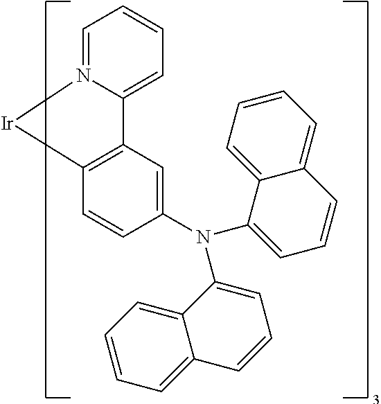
C1=N2C(=CC=C1)C1=C([Ir]2)C=CC(N(C2=CC=CC3=CC=CC=C32)C2=CC=CC3=CC=CC=C32)=C1
